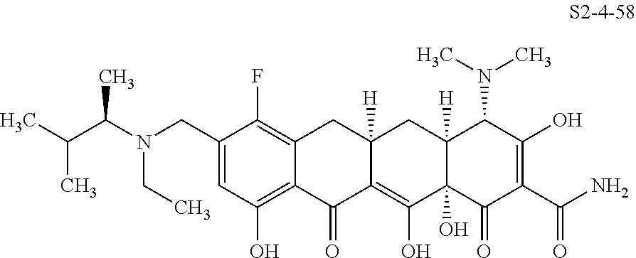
C1(CN(C(C(C)C)C)CC)=CC(O)=C2C(=C1F)CC1([H])C(=C(O)C3(O)C([H])(C1)C(N(C)C)C(O)=C(C(=O)N)C3=O)C2=O
